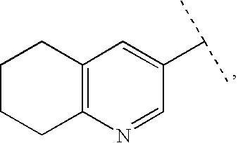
C1CCC2=C(C1)C=C(C(C)C)C=N2
